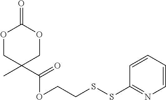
O1CC(C(=O)OCCSSC2=NC=CC=C2)(C)COC1=O
